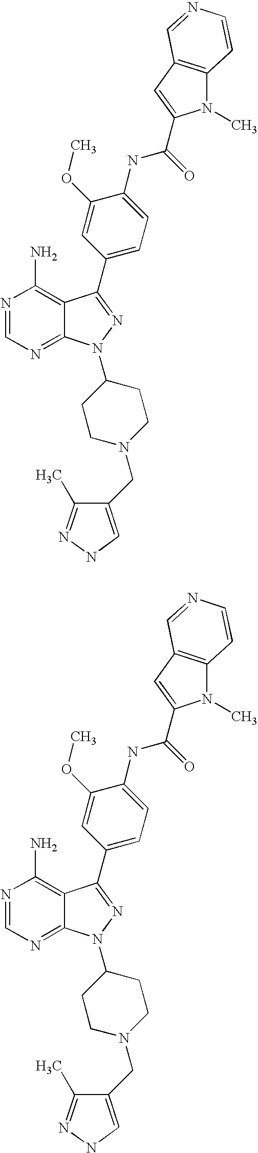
N1=CN=C2C(=C1N)C(C1=CC=C(NC(=O)C3=CC4=C(N3C)C=CN=C4)C(OC)=C1)=NN2C1CCN(CC2=CNN=C2C)CC1.N1=CN=C2C(=C1N)C(C1=CC=C(NC(=O)C3=CC4=C(N3C)C=CN=C4)C(OC)=C1)=NN2C1CCN(CC2=CNN=C2C)CC1
